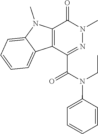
C1(=O)C2=C(C(C(N(CC)C3=CC=CC=C3)=O)=NN1C)C1=CC=CC=C1N2C
